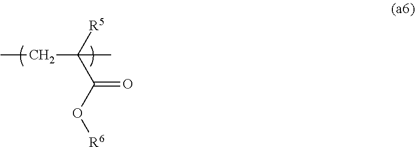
CCC([R5])(C(O[R6])=O)C
